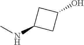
CNC1CC(O)C1
